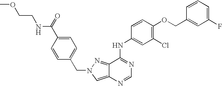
COCCNC(C1=CC=C(CN2N=C3C(NC4=CC(Cl)=C(OCC5=CC(F)=CC=C5)C=C4)=NC=NC3=C2)C=C1)=O
